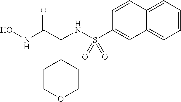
N(C(C1CCOCC1)C(NO)=O)S(C1=CC2=CC=CC=C2C=C1)(=O)=O
